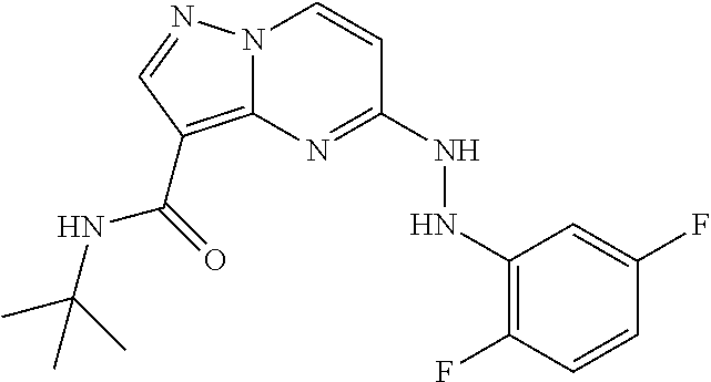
C1(NNC2=NC3=C(C(=O)NC(C)(C)C)C=NN3C=C2)=C(F)C=CC(F)=C1
